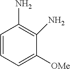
C1=CC=C([OMe])C(N)=C1N
